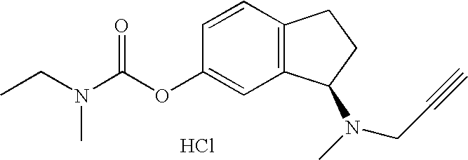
Cl.CCN(C(OC1=CC2=C(C=C1)CCC2N(C)CC#C)=O)C
